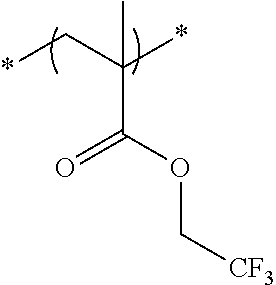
*CC(C)(*)C(=O)OC[CF3]
